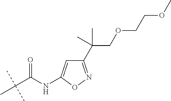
C(C(NC1=CC(C(COCCOC)(C)C)=NO1)=O)(C)(C)C
